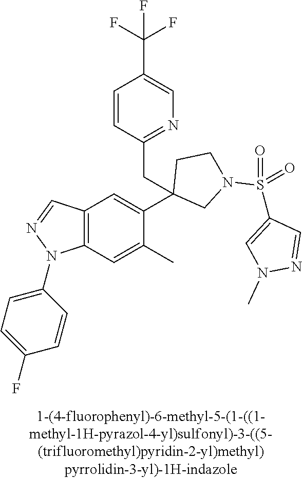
C12=C(C=C(C)C(C3(CC4=NC=C(C(F)(F)F)C=C4)CN(S(C4=CN(C)N=C4)(=O)=O)CC3)=C1)N(C1=CC=C(F)C=C1)N=C2
